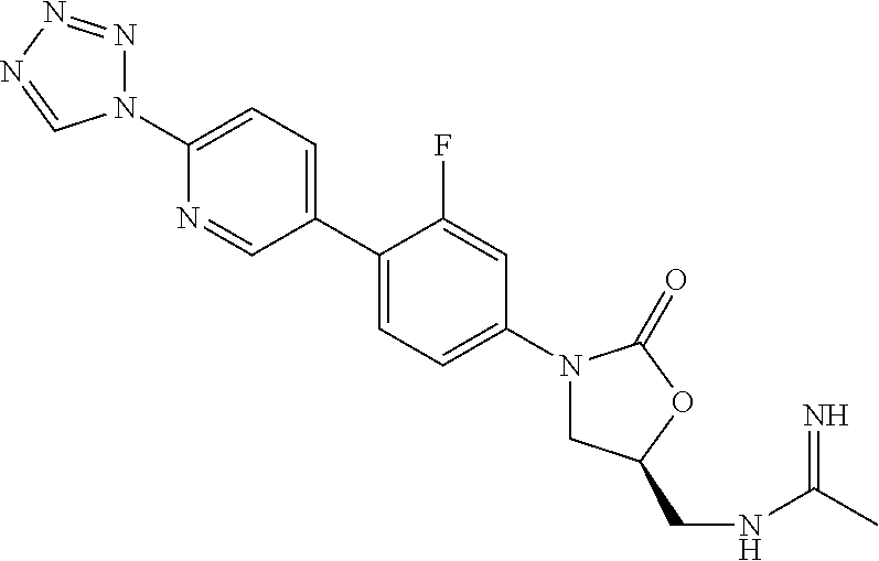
N1(C2=CC=C(C3=CC=C(N4CC(CNC(=N)C)OC4=O)C=C3F)C=N2)N=NN=C1
